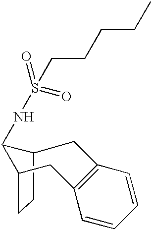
C12CCC(C1NS(CCCCC)(=O)=O)CC1=C(C=CC=C1)C2
